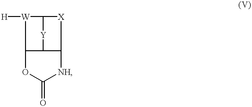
O1C2C3C([NH]C1=O)[X]C([Y]3)[W]2[H]
